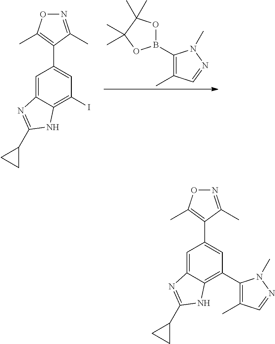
C1(C)=C(B2OC(C)(C)C(C)(C)O2)N(C)N=C1.C1=C2C(=C(I)C=C1C1=C(C)ON=C1C)NC(C1CC1)=N2.C1=C2C(=C(C3=C(C)C=NN3C)C=C1C1=C(C)ON=C1C)NC(C1CC1)=N2
